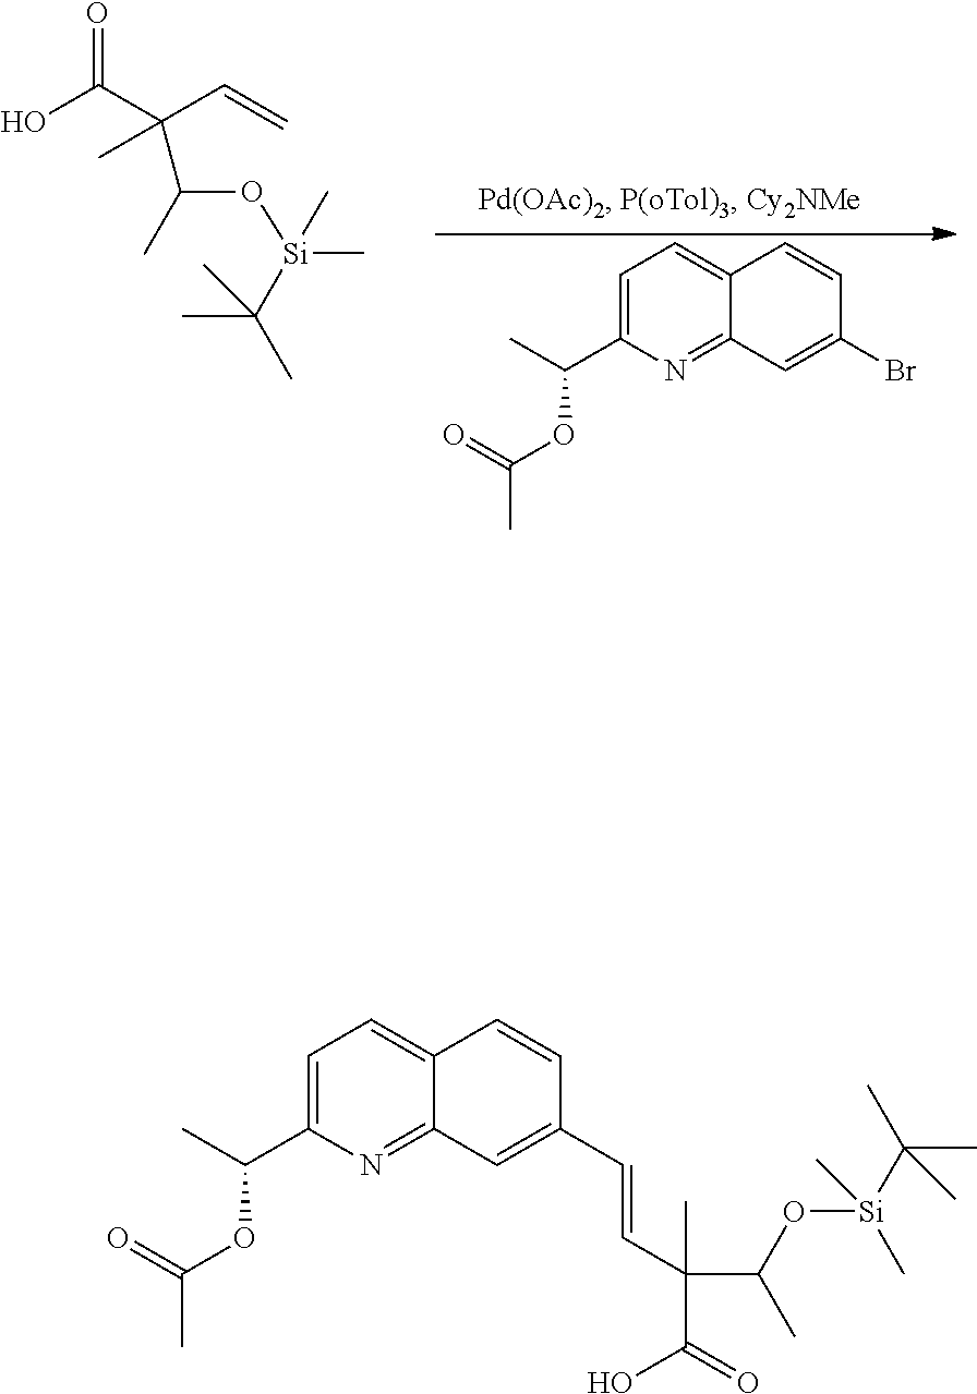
C1=C(C(C)OC(=O)C)N=C2C(=C1)C=CC(Br)=C2.OC(C(C=C)(C(C)O[Si](C)(C(C)(C)C)C)C)=O.C1=C(C(C)OC(=O)C)N=C2C(=C1)C=CC(C=CC(C(=O)O)(C(O[Si](C(C)(C)C)(C)C)C)C)=C2
